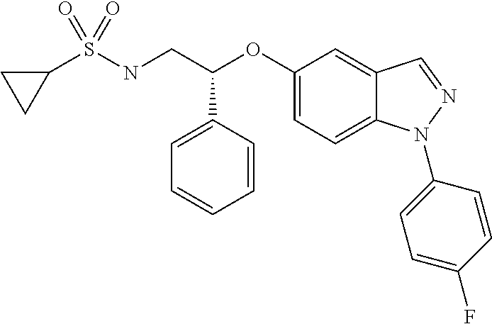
C1(OC(CNS(C2CC2)(=O)=O)C2=CC=CC=C2)=CC=C2C(=C1)C=NN2C1=CC=C(F)C=C1
